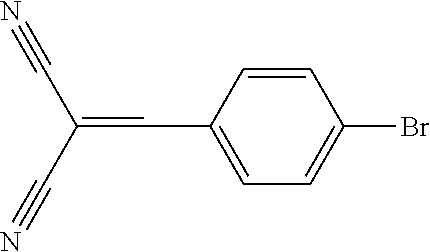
C1=CC(C=C(C#N)C#N)=CC=C1Br
